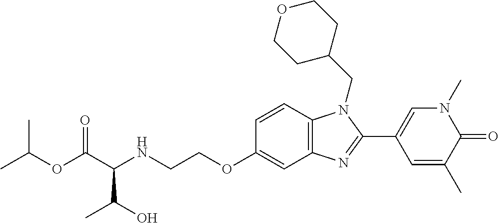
C(C(NCCOC1=CC2=C(C=C1)N(CC1CCOCC1)C(C1=CN(C)C(=O)C(C)=C1)=N2)C(O)C)(=O)OC(C)C
